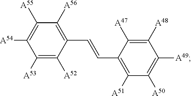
C1([A53])=C([A52])C(C=CC2=C([A51])C([A50])=C([A49])C([A48])=C2[A47])=C([A56])C([A55])=C1[A54]
